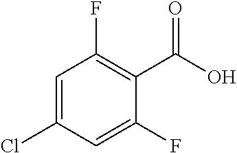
C1=C(F)C(C(O)=O)=C(F)C=C1Cl
